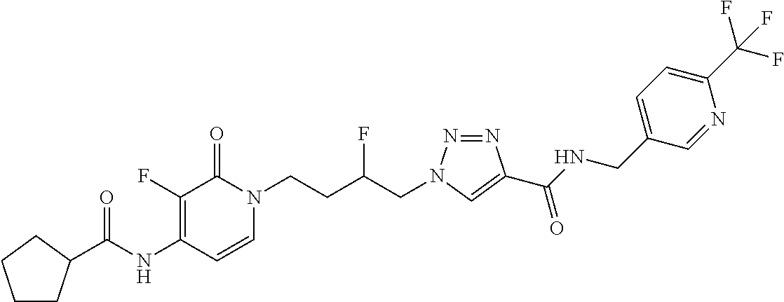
N(C1=C(F)C(=O)N(CCC(CN2N=NC(C(NCC3=CC=C(C(F)(F)F)N=C3)=O)=C2)F)C=C1)C(=O)C1CCCC1
